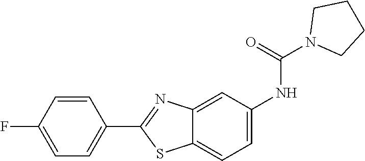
C12=CC(NC(N3CCCC3)=O)=CC=C1SC(C1=CC=C(F)C=C1)=N2
